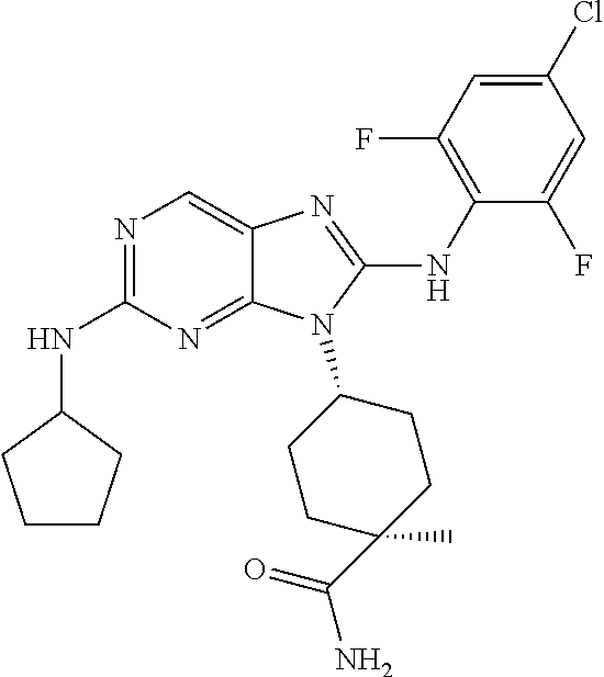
N1=C(NC2CCCC2)N=C2C(=C1)N=C(NC1=C(F)C=C(Cl)C=C1F)N2C1CCC(C)(C(=O)N)CC1
